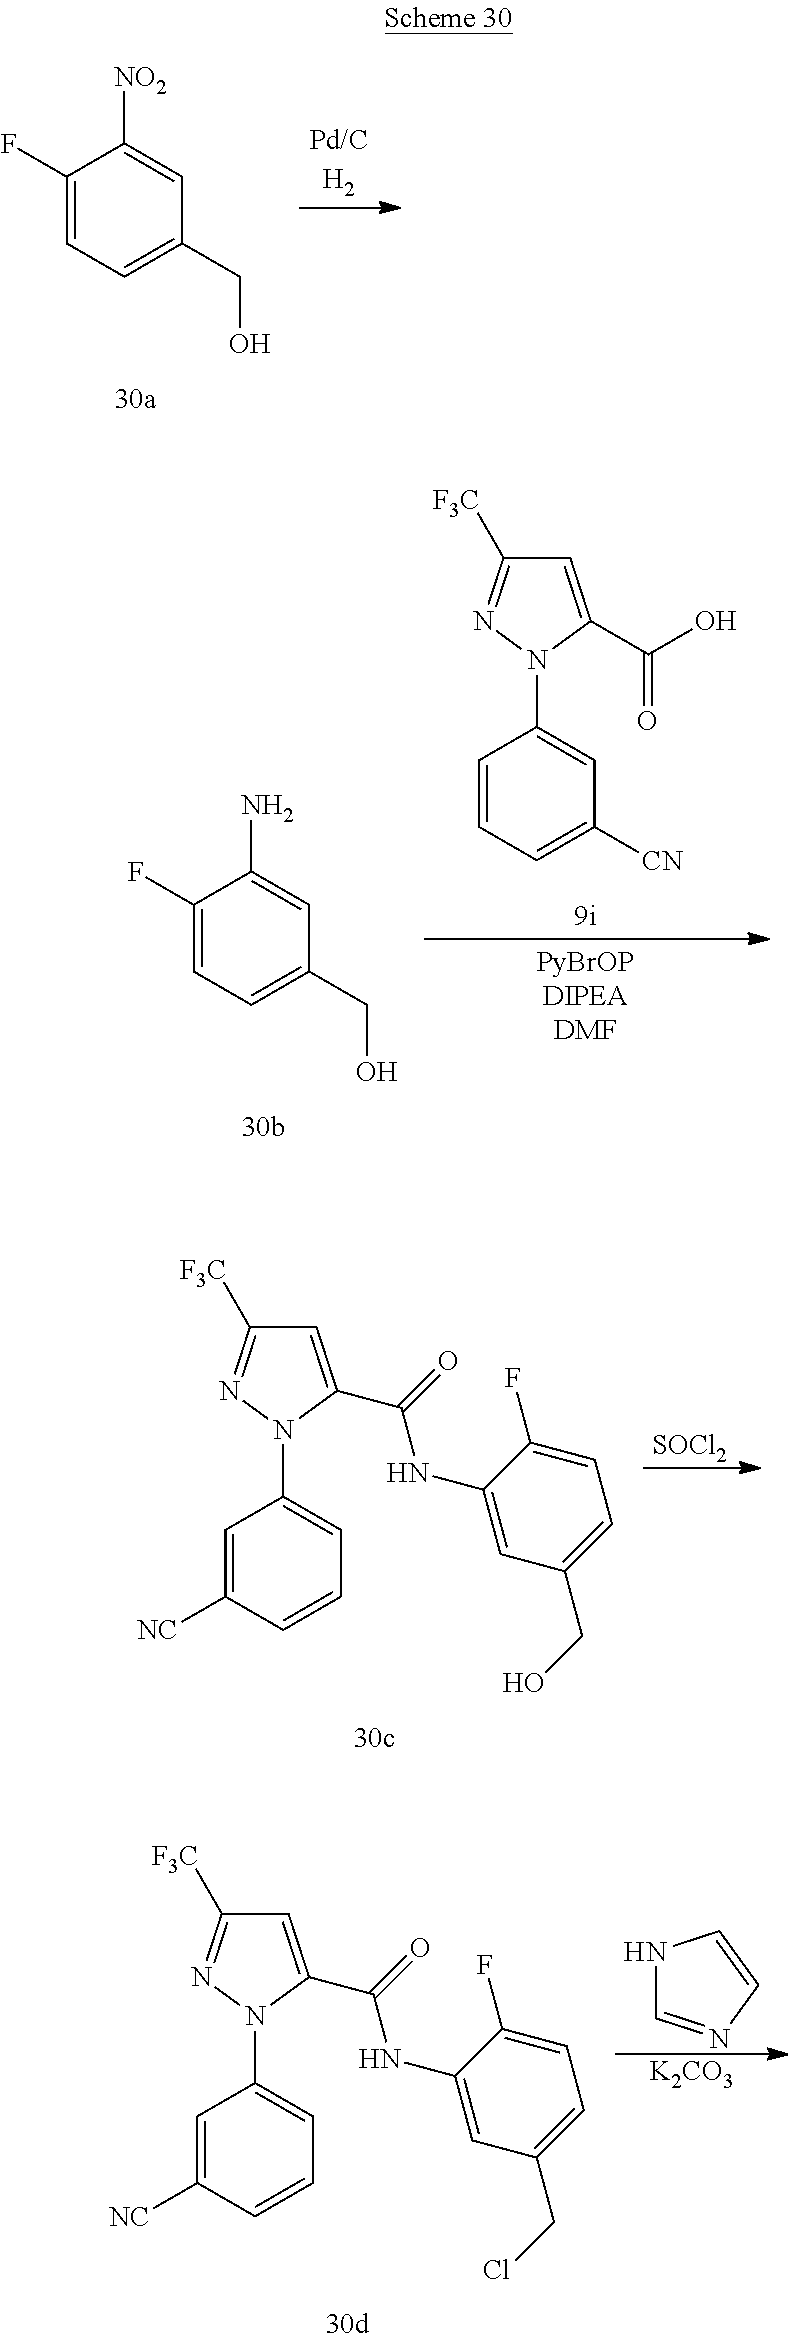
C1(F)=CC=C(CO)C=C1[NO2].C1=C(C(O)=O)N(C2=CC([CN])=CC=C2)N=C1[F3C].C1(F)=CC=C(CO)C=C1N.[SOCl2].C1=C(C(=O)NC2=CC(CO)=CC=C2F)N(C2=CC=CC([NC])=C2)N=C1[F3C].C1=C(C(=O)NC2=CC(CCl)=CC=C2F)N(C2=CC=CC([NC])=C2)N=C1[F3C].N1C=NC=C1.[K2CO3]
